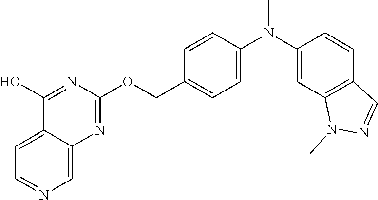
C12=CC=NC=C1N=C(OCC1=CC=C(N(C3=CC4=C(C=C3)C=NN4C)C)C=C1)N=C2O
